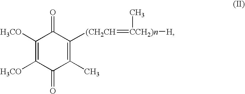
C1(=O)C(C)=C([(CH2CH]=[CCH2)n]([H])C)C(=O)C([H3CO])=C1[H3CO]
